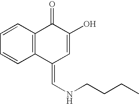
C1=CC=CC2=C1C(=O)C(O)=CC2=CNCCCC
